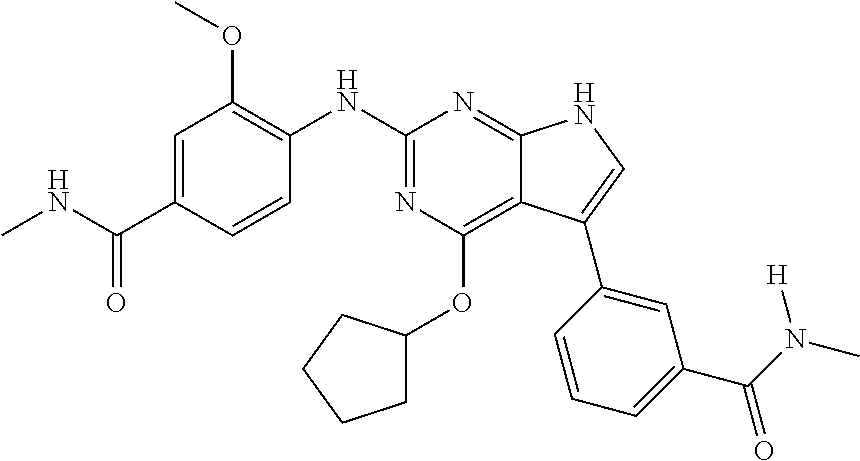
C1=C(C(NC)=O)C=CC(NC2=NC(OC3CCCC3)=C3C(=N2)NC=C3C2=CC(C(N(C)[H])=O)=CC=C2)=C1OC
